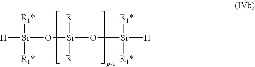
[H][Si]([R1*])([R1*])O[Si]([R])([R])O[Si]([R1*])([R1*])[H]
